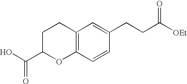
C12=C(C=CC(CCC([OEt])=O)=C1)OC(C(O)=O)CC2
